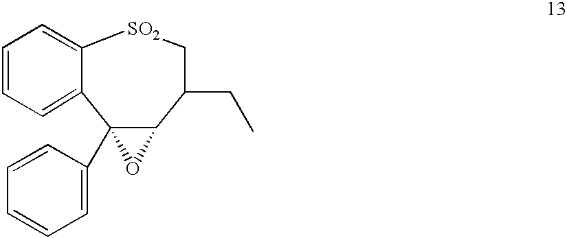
C1=CC=C2C3(C4=CC=CC=C4)C(C(CC)C[SO2]C2=C1)O3
